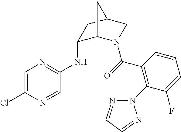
N(C1C2N(C(=O)C3=C(N4N=CC=N4)C(F)=CC=C3)CC(C1)C2)C1=NC=C(Cl)N=C1
